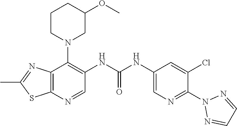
C12=C(N=CC(NC(NC3=CN=C(N4N=CC=N4)C(Cl)=C3)=O)=C1N1CC(OC)CCC1)SC(C)=N2
